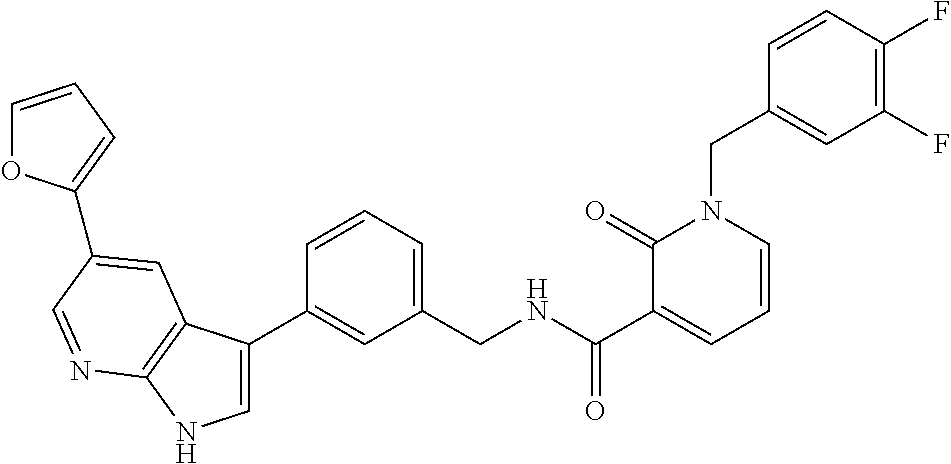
C1=CC=C(C2=CC3=C(NC=C3C3=CC(CNC(=O)C4=CC=CN(CC5=CC(F)=C(F)C=C5)C4=O)=CC=C3)N=C2)O1
